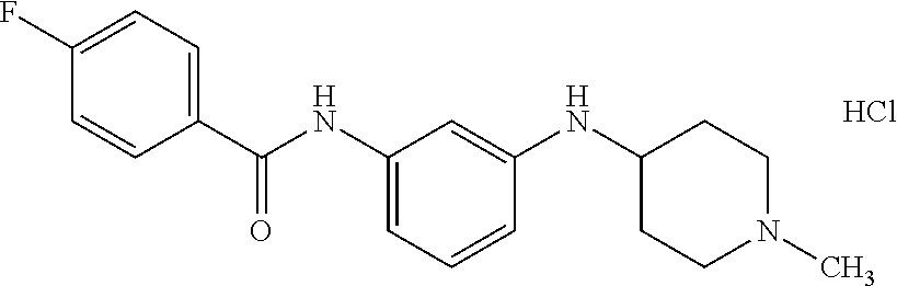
Cl.C1(F)=CC=C(C(NC2=CC=CC(NC3CCN(C)CC3)=C2)=O)C=C1
